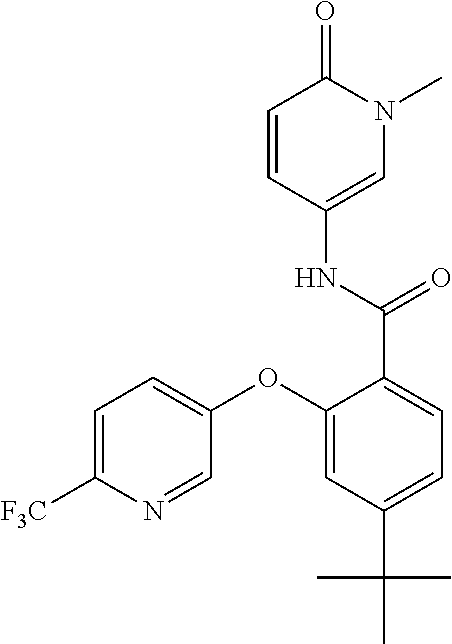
C1=CC(NC(C2=CC=C(C(C)(C)C)C=C2OC2=CC=C([F3C])N=C2)=O)=CN(C)C1=O
